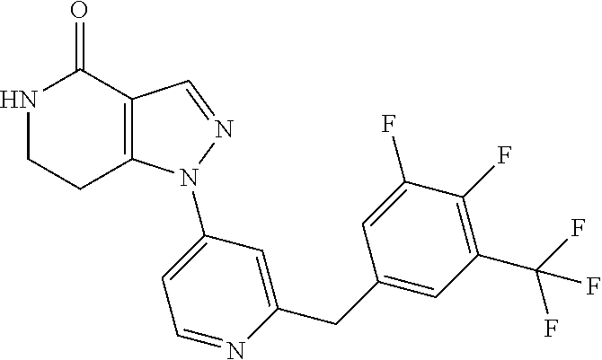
C12=C(C=NN1C1=CC=NC(CC3=CC(C(F)(F)F)=C(F)C(F)=C3)=C1)C(=O)NCC2
